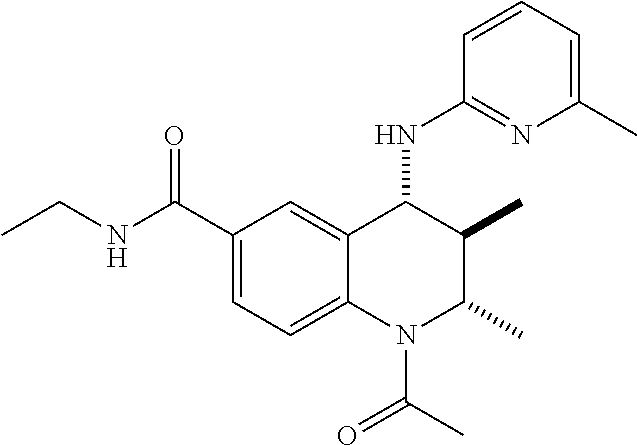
CCNC(C1=CC=C2C(=C1)C(NC1=NC(C)=CC=C1)C(C)C(C)N2C(=O)C)=O
